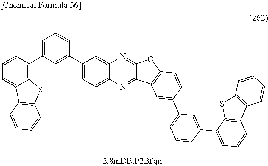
C1=C(C2=C3C(=CC=C2)C2=C(S3)C=CC=C2)C=C(C2=CC=C3C(=C2)N=C2C(=N3)C3=C(O2)C=CC(C2=CC=CC(C4=CC=CC5=C4SC4=C5C=CC=C4)=C2)=C3)C=C1
